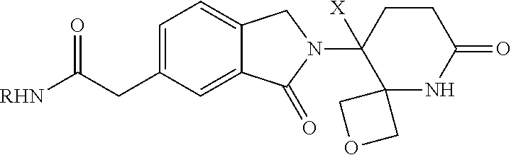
C1=C(CC([RHN])=O)C=C2C(=C1)CN(C1([X])C3(NC(=O)CC1)COC3)C2=O
